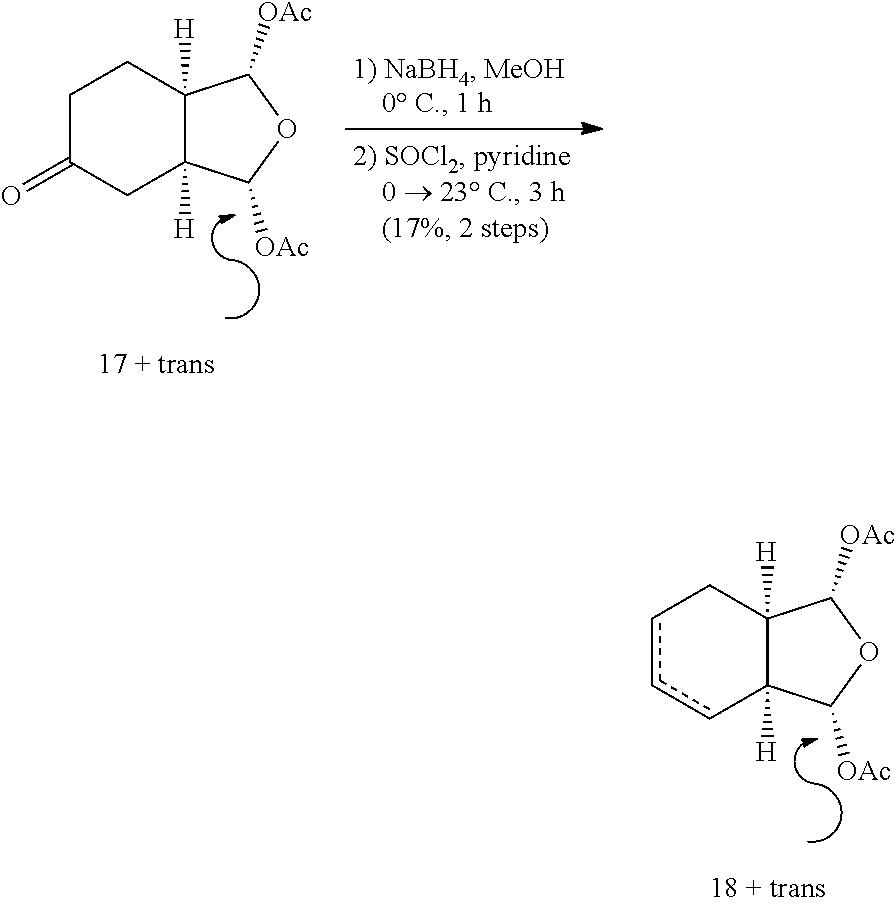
c1ccC2([H])C([H])(C1)C([OAc])OC2[OAc].C1C(=O)CC2([H])C([H])(C1)C([OAc])OC2[OAc]
